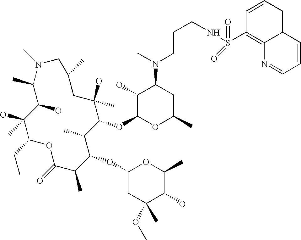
OC1C(C)N(C)CC(C)CC(O)(C)C(OC2OC(C)CC(N(C)CCCNS(=O)(C3=C4C(=CC=C3)C=CC=N4)=O)C2O)C(C)C(OC2CC(C)(OC)C(O)C(C)O2)C(C)C(=O)OC(CC)C1(O)C
